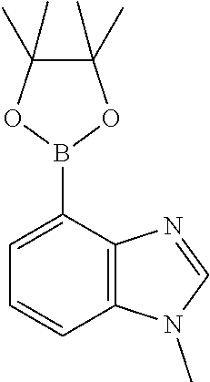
C1(B2OC(C)(C)C(C)(C)O2)=CC=CC2=C1N=CN2C
